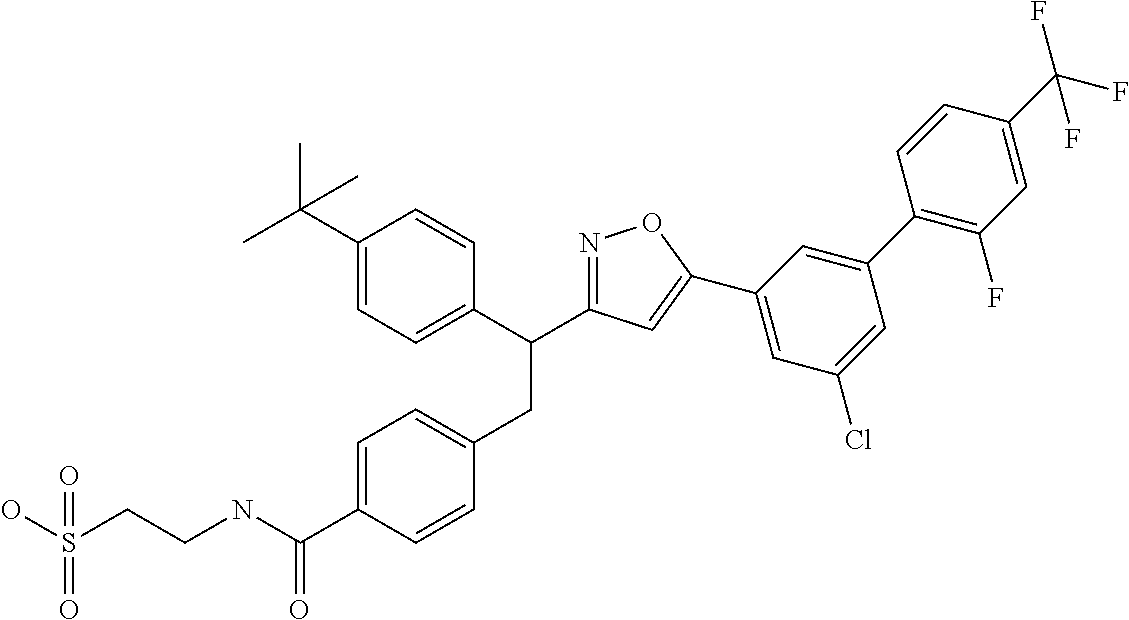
C1=C(C(NCCS(=O)(O)=O)=O)C=CC(CC(C2=CC=C(C(C)(C)C)C=C2)C2=NOC(C3=CC(Cl)=CC(C4=C(F)C=C(C(F)(F)F)C=C4)=C3)=C2)=C1
